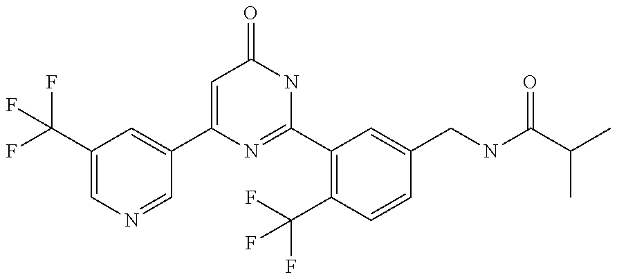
C1(C2=CC(C(F)(F)F)=CN=C2)=CC(=O)NC(C2=C(C(F)(F)F)C=CC(CNC(C(C)C)=O)=C2)=N1
